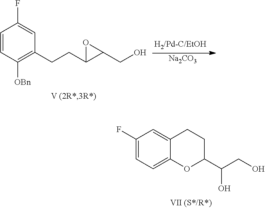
C1(F)=CC=C2C(=C1)CCC(C(CO)O)O2.C1=CC([OBn])=C(CCC2C(CO)O2)C=C1F.[Na2CO3]
